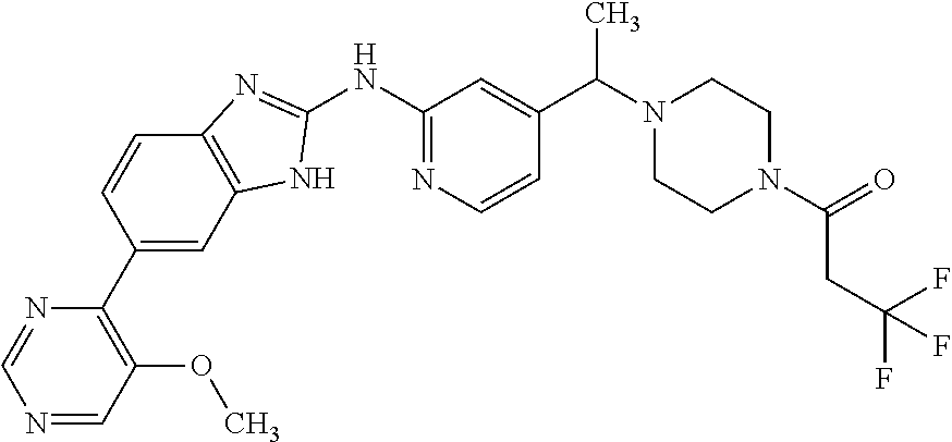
N1=CC(OC)=C(C2=CC3=C(C=C2)N=C(NC2=NC=CC(C(N4CCN(C(=O)CC(F)(F)F)CC4)C)=C2)N3)N=C1
